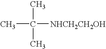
CC(C)(C)[NHCH2CH2OH]
